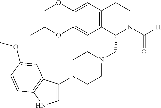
COC1=CC2=C(C=C1OCC)C(CN1CCN(C3=CNC4=C3C=C(OC)C=C4)CC1)N(C([H])=O)CC2
